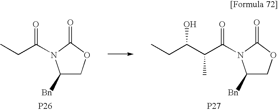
C1([Bn])COC(=O)N1C(CC)=O.[P26].C1([Bn])COC(=O)N1C(C(C(CC)O)C)=O.[P27]
